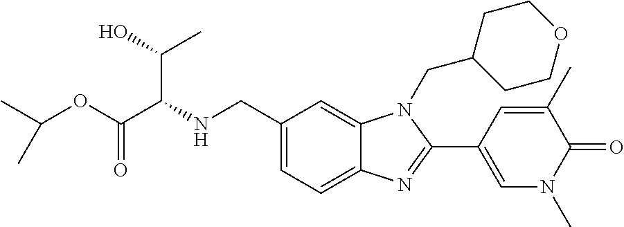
C1(CNC(C(OC(C)C)=O)C(C)O)=CC=C2C(=C1)N(CC1CCOCC1)C(C1=CN(C)C(=O)C(C)=C1)=N2
